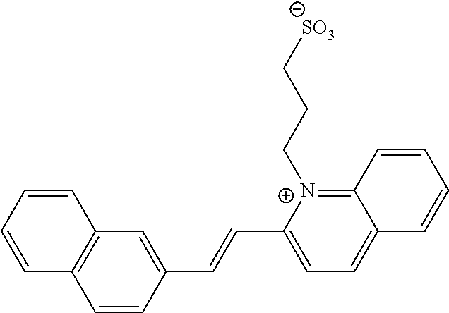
C1=CC(C=CC2=CC=C3C(=[N+]2CCC[SO3])C=CC=C3)=CC2=C1C=CC=C2
